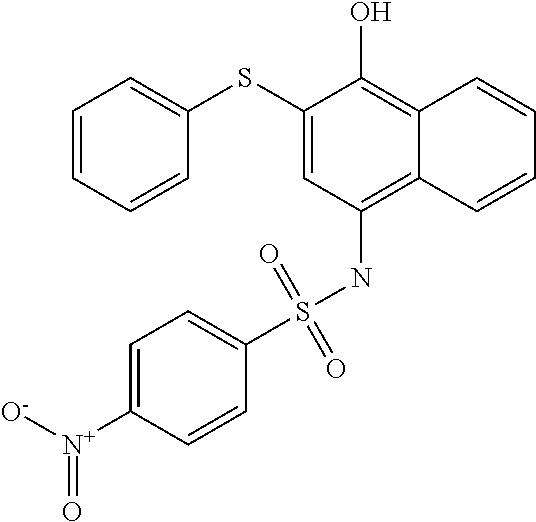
C1(SC2=CC=CC=C2)=CC(NS(C2=CC=C([N+]([O-])=O)C=C2)(=O)=O)=C2C(=C1O)C=CC=C2
